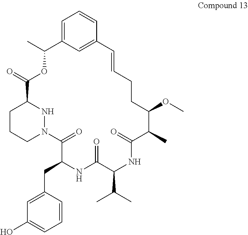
C12=CC=CC(=C1)C=CCCC(OC)C(C)C(=O)NC(C(C)C)C(=O)NC(CC1=CC(O)=CC=C1)C(=O)N1CCCC(C(=O)OC2C)N1
